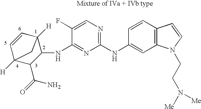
C1(NC2=CC3=C(C=C2)C=CN3CCN([Me])[Me])=NC=C(F)C(NC2C3([H])C=CC([H])(C2C(=O)N)C3)=N1
